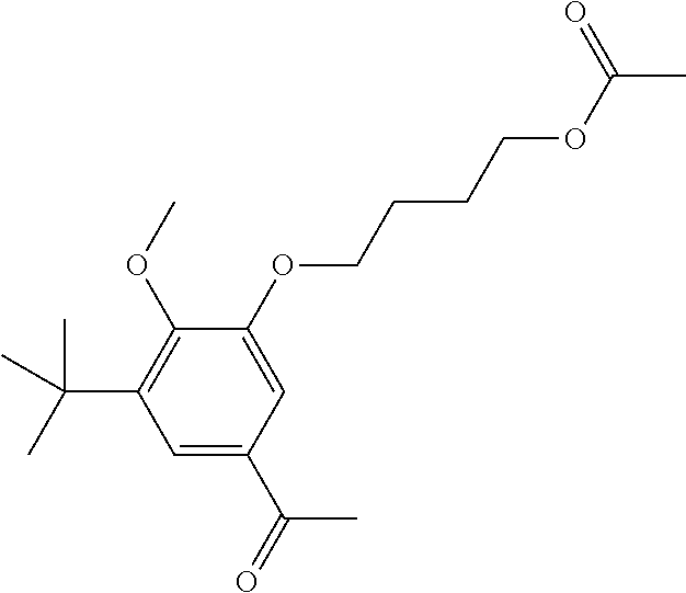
C1=C(C(C)=O)C=C(OCCCCOC(C)=O)C(OC)=C1C(C)(C)C
